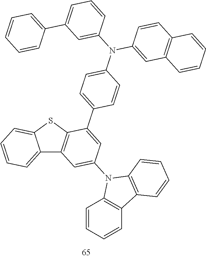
C12=CC=CC=C1SC1=C2C=C(N2C3=C(C=CC=C3)C3=C2C=CC=C3)C=C1C1=CC=C(N(C2=CC3=C(C=C2)C=CC=C3)C2=CC(C3=CC=CC=C3)=CC=C2)C=C1
